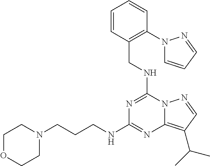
N1=C(NCC2=C(N3C=CC=N3)C=CC=C2)N2C(=C(C(C)C)C=N2)N=C1NCCCN1CCOCC1
